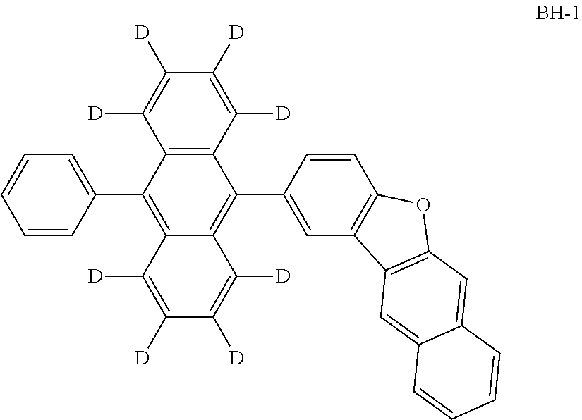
C1=CC=CC(C2=C3C(=C(C4=CC5=C(C=C4)OC4=C5C=C5C(=C4)C=CC=C5)C4=C2C([D])=C([D])C([D])=C4[D])C([D])=C([D])C([D])=C3[D])=C1
